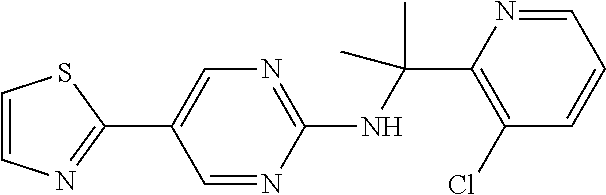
C1(NC(C2=C(Cl)C=CC=N2)(C)C)=NC=C(C2=NC=CS2)C=N1
